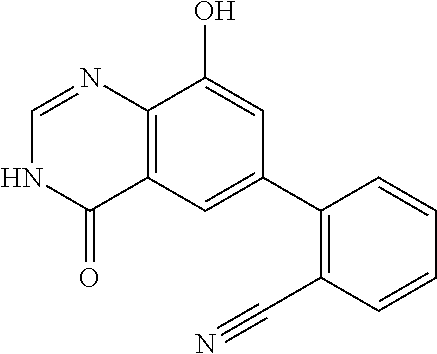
C12=C(C=C(C3=C(C#N)C=CC=C3)C=C1O)C(=O)NC=N2
